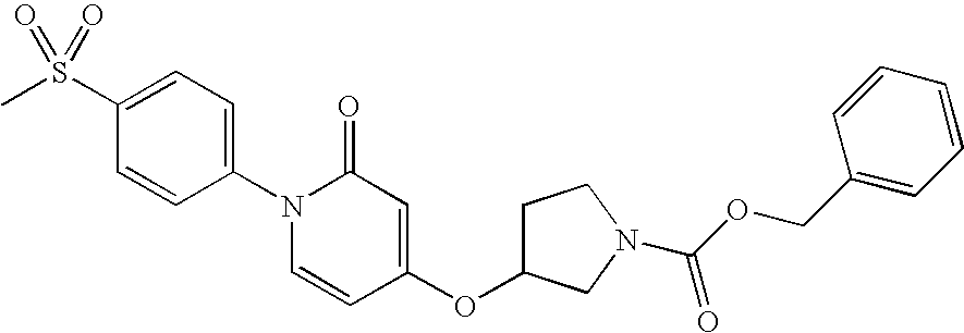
C1=C(S(C)(=O)=O)C=CC(N2C=CC(OC3CCN(C(OCC4=CC=CC=C4)=O)C3)=CC2=O)=C1
